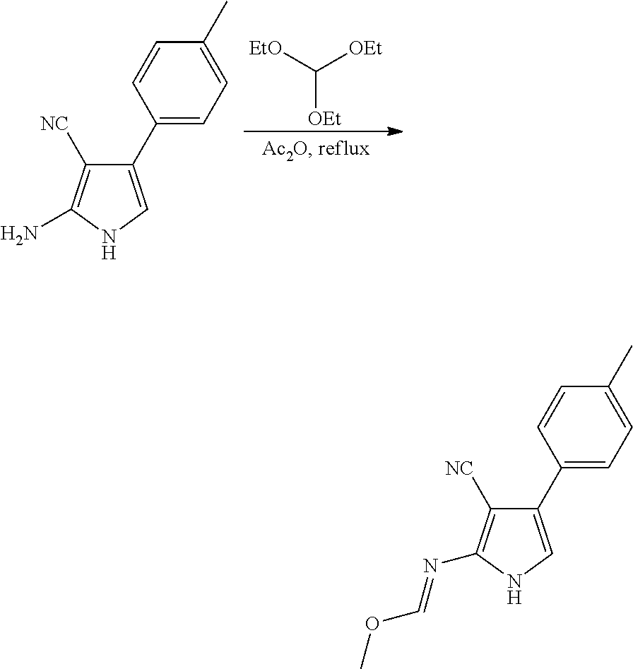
[EtO]C([OEt])[OEt].C1(C2=CC=C(C)C=C2)=CNC(N)=C1[NC].C1(C2=CC=C(C)C=C2)=CNC(N=COC)=C1[NC]
